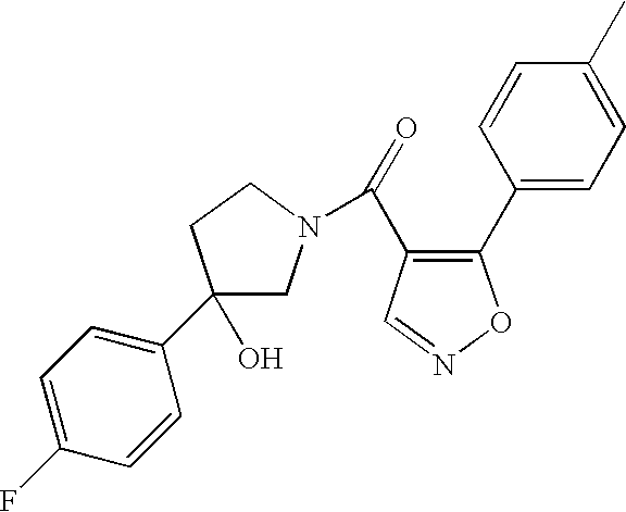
C1(C2=CC=C(F)C=C2)(O)CN(C(=O)C2=C(C3=CC=C(C)C=C3)ON=C2)CC1
